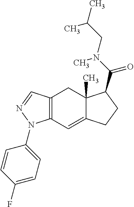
C12=C(C=C3C(C)(C1)C(C(N(CC(C)C)C)=O)CC3)N(C1=CC=C(F)C=C1)N=C2
